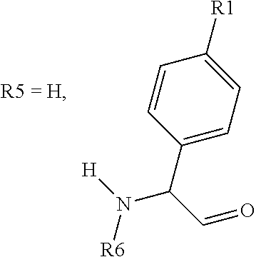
C1(C(C=O)N([H])[R6])=CC=C([R1])C=C1
